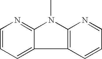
C12=C(N(C)C3=NC=CC=C13)N=CC=C2
